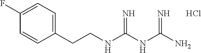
NC(NC(NCCC1=CC=C(F)C=C1)=N)=N.Cl
